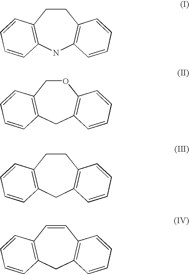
C1CC2=C(NC3=C1C=CC=C3)C=CC=C2.O1CC2=C(CC3=C1C=CC=C3)C=CC=C2.C1CC2=C(CC3=C1C=CC=C3)C=CC=C2.C1=CC2=C(CC3=C1C=CC=C3)C=CC=C2
